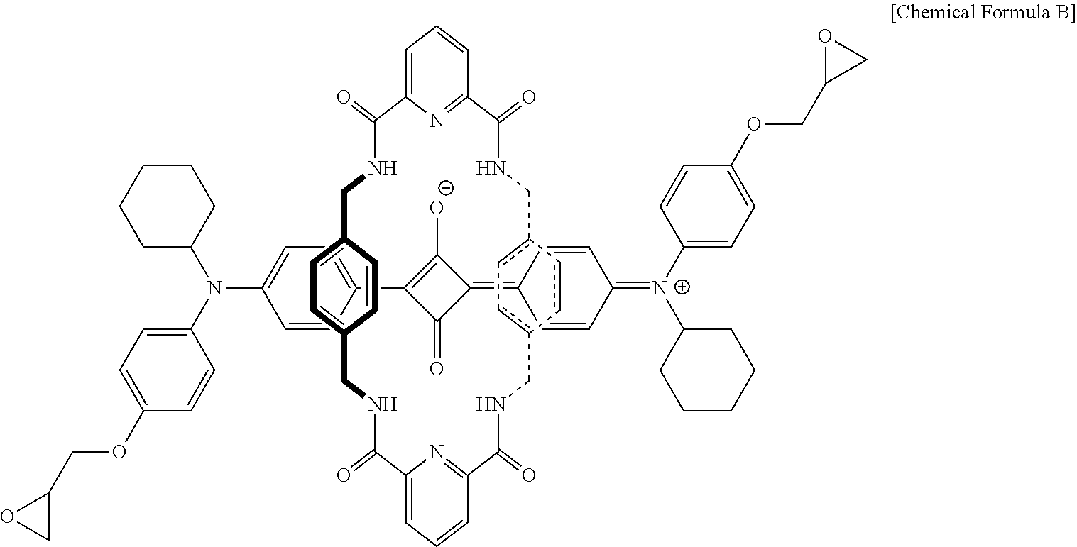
C1=C(C2=C([O-])C(=C3C=CC(=[N+](C4=CC=C(OCC5CO5)C=C4)C4CCCCC4)C=C3)C2=O)C=CC(N(C2=CC=C(OCC3OC3)C=C2)C2CCCCC2)=C1.C1=C2C=CC(=C1)CNC(=O)C1=CC=CC(=N1)C(=O)NCc1c-cc(CNC(=O)C3=NC(=CC=C3)C(=O)NC2)-cc-1
